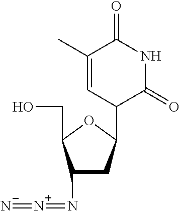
C1(C)=CC(C2CC(N=[N+]=[N-])C(CO)O2)C(=O)NC1=O
